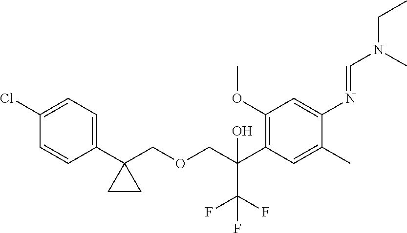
C1(OC)=C(C(COCC2(C3=CC=C(Cl)C=C3)CC2)(O)C(F)(F)F)C=C(C)C(N=CN(CC)C)=C1
